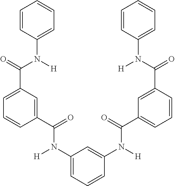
C1=CC(N([H])C(=O)C2=CC=CC(C(=O)N(C3=CC=CC(N([H])C(=O)C4=CC=CC(C(N([H])C5=CC=CC=C5)=O)=C4)=C3)[H])=C2)=CC=C1
